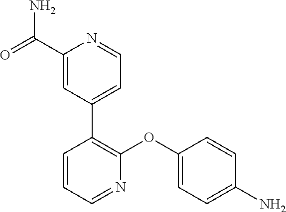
C1(C2=C(OC3=CC=C(N)C=C3)N=CC=C2)=CC=NC(C(=O)N)=C1
